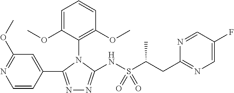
N1=C(C2=CC(OC)=NC=C2)N(C2=C(OC)C=CC=C2OC)C(NS(C(C)CC2=NC=C(F)C=N2)(=O)=O)=N1
